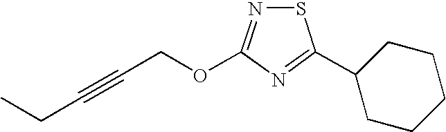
S1N=C(OCC#CCC)N=C1C1CCCCC1
